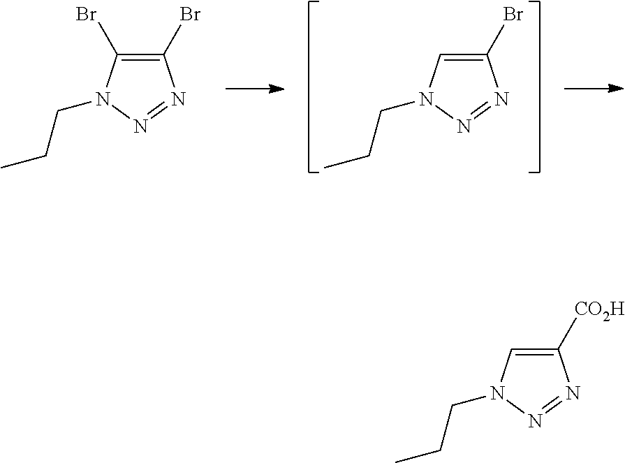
C1(Br)=CN(CCC)N=N1.C1(Br)=C(Br)N(CCC)N=N1.C1([CO2H])=CN(CCC)N=N1
